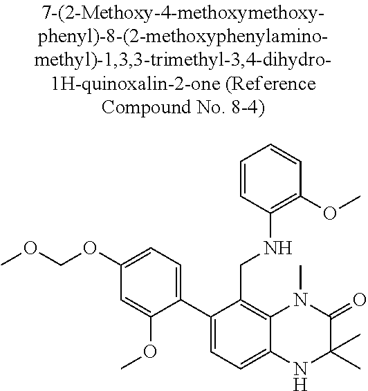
C1(C2=CC=C(OCOC)C=C2OC)=CC=C2C(=C1CNC1=C(OC)C=CC=C1)N(C)C(=O)C(C)(C)N2
